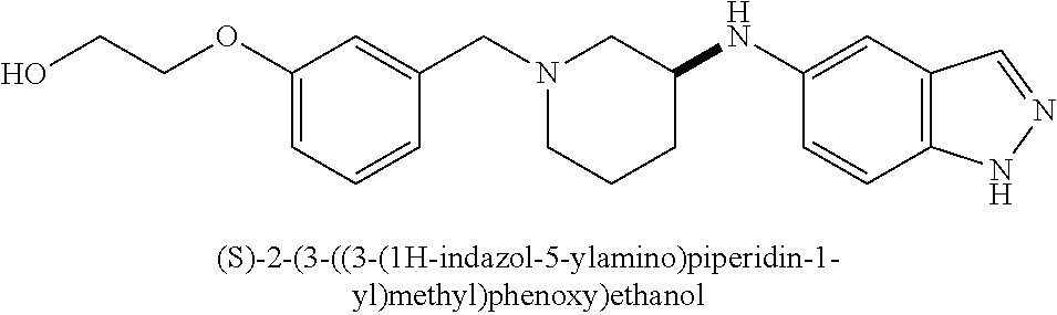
N1(CC2=CC(OCCO)=CC=C2)CCCC(NC2=CC3=C(C=C2)NN=C3)C1
